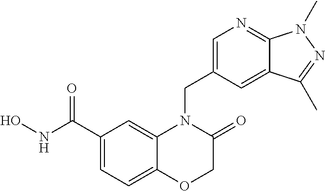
C1(C(NO)=O)=CC=C2C(=C1)N(CC1=CN=C3C(=C1)C(C)=NN3C)C(=O)CO2
